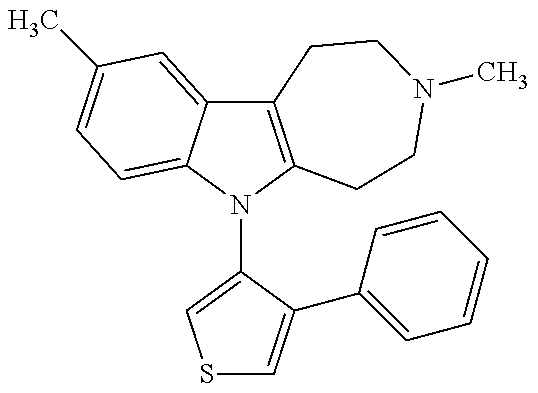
C12=C(N(C3=CSC=C3C3=CC=CC=C3)C3=CC=C(C)C=C13)CCN(C)CC2
